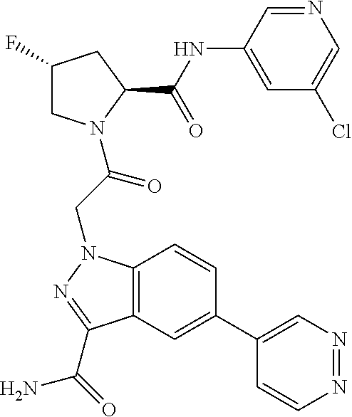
C1(F)CN(C(CN2C3=C(C=C(C4=CN=NC=C4)C=C3)C(C(N)=O)=N2)=O)C(C(NC2=CC(Cl)=CN=C2)=O)C1
